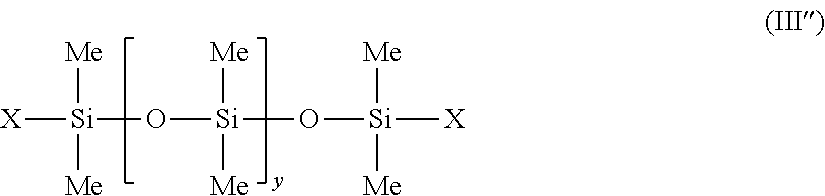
[X][Si]([Me])([Me])O[Si]([Me])([Me])O[Si]([X])([Me])[Me]
